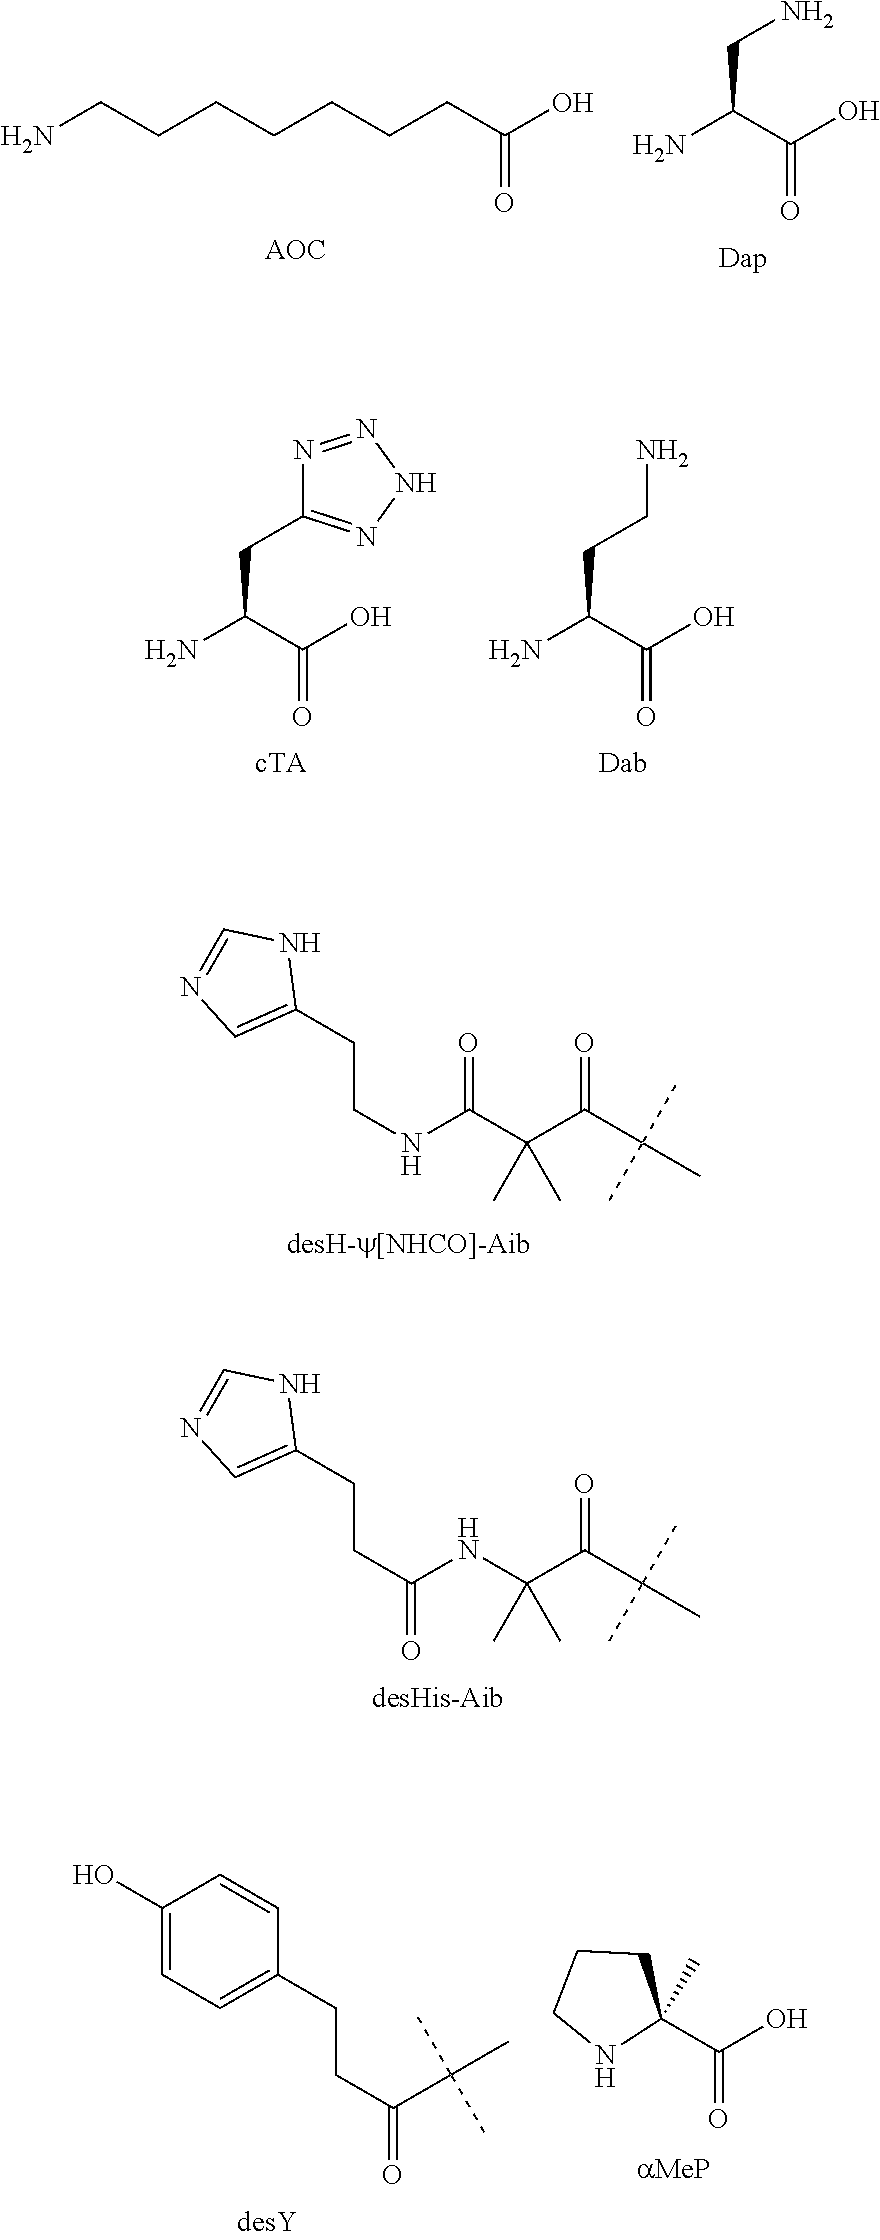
N(C(C(C(C(C)(C)C)=O)(C)C)=O)CCC1=CN=CN1.C(NC(C(C(C)(C)C)=O)(C)C)(CCC1=CN=CN1)=O.C(C(C(O)=O)N)N.NCCCCCCCC(O)=O.C(C(C(O)=O)N)C1=NNN=N1.C(C(C(O)=O)N)CN.C1(C(O)=O)(C)CCCN1.C1(O)=CC=C(CCC(C(C)(C)C)=O)C=C1
